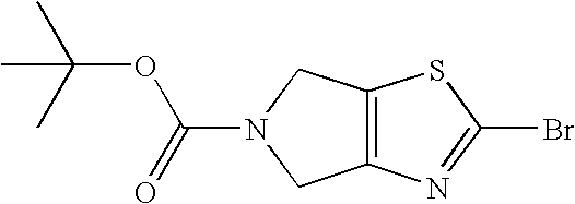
C12=C(CN(C(OC(C)(C)C)=O)C1)SC(Br)=N2
